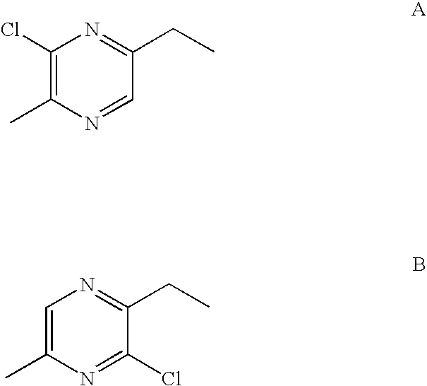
N1=CC(CC)=NC(Cl)=C1C.N1=C(Cl)C(CC)=NC=C1C
